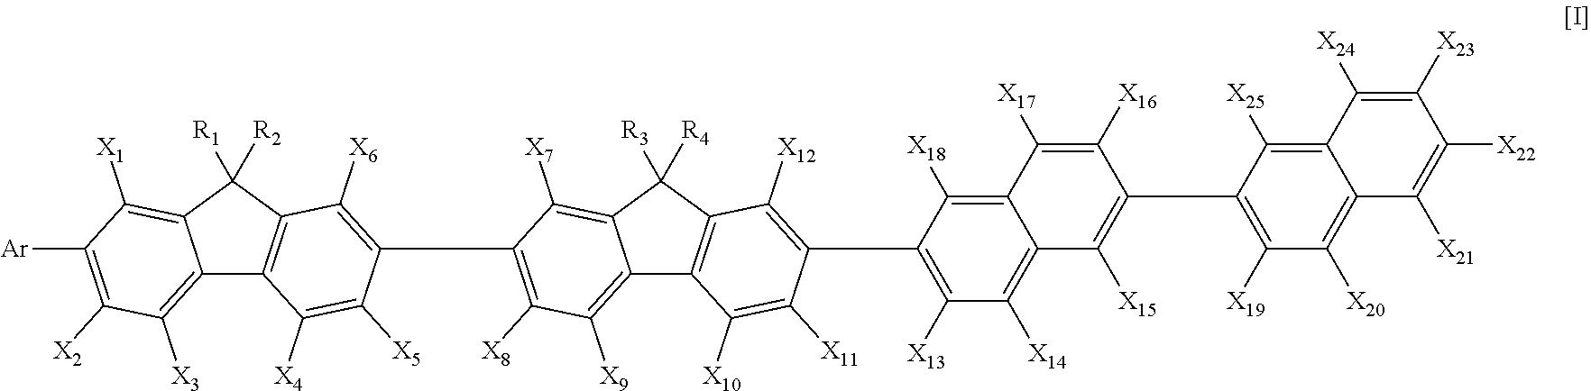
C12=C([X3])C([X2])=C([Ar])C([X1])=C1C([R1])([R2])C1=C2C([X4])=C([X5])C(C2=C([X8])C([X9])=C3C4=C(C([R3])([R4])C3=C2[X7])C([X12])=C(C2=C([X13])C([X14])=C3C(=C2[X18])C([X17])=C([X16])C(C2=C([X19])C([X20])=C5C(=C2[X25])C([X24])=C([X23])C([X22])=C5[X21])=C3[X15])C([X11])=C4[X10])=C1[X6]
